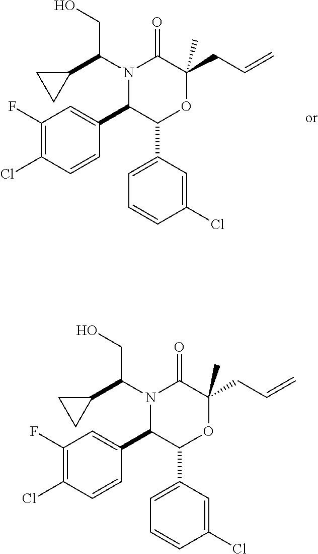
C1(F)=C(Cl)C=CC(C2C(C3=CC=CC(Cl)=C3)OC(CC=C)(C)C(=O)N2C(C2CC2)CO)=C1.C1(F)=C(Cl)C=CC(C2C(C3=CC=CC(Cl)=C3)OC(CC=C)(C)C(=O)N2C(C2CC2)CO)=C1
